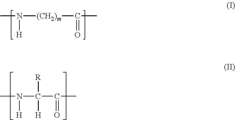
CN([H])[(CH2)m]C(C)=O.CN([H])C([R])([H])C(C)=O
